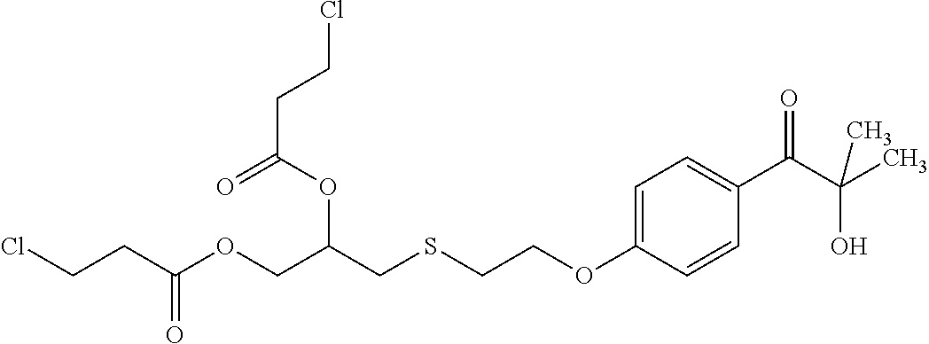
C1=C(OCCSCC(COC(CCCl)=O)OC(CCCl)=O)C=CC(C(C(C)(O)C)=O)=C1
